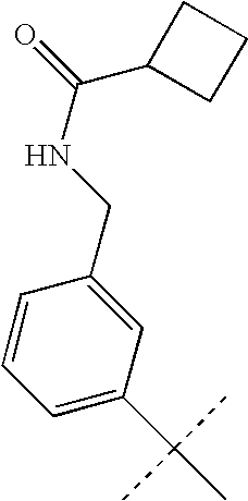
C1=CC=C(C(C)(C)C)C=C1CNC(=O)C1CCC1
